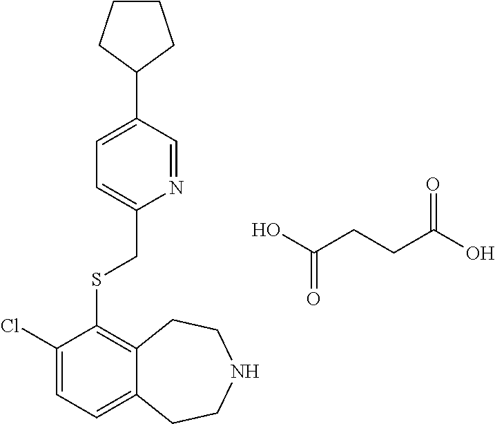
C1=C(C2CCCC2)C=NC(CSC2=C3C(=CC=C2Cl)CCNCC3)=C1.OC(CCC(O)=O)=O
